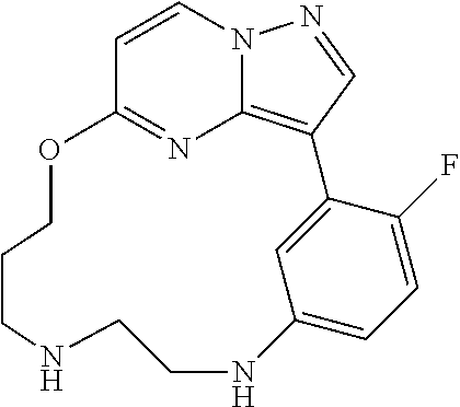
C1=CN2C3=C(C=N2)C2=CC(=CC=C2F)NCCNCCCOC1=N3
